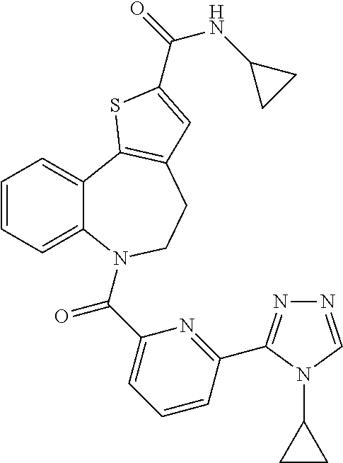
C1=CC=C2C(=C1)C1=C(CCN2C(C2=CC=CC(C3=NN=CN3C3CC3)=N2)=O)C=C(C(=O)NC2CC2)S1
